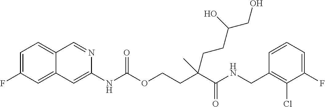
C1=CC(CNC(C(CCOC(NC2=CC3=CC(F)=CC=C3C=N2)=O)(CCC(CO)O)C)=O)=C(Cl)C(F)=C1
